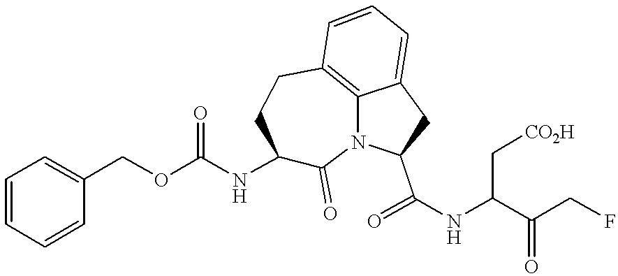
C1=CC=CC(COC(NC2C(=O)N3C4=C(CC2)C=CC=C4CC3C(NC(C(CF)=O)C[CO2H])=O)=O)=C1
